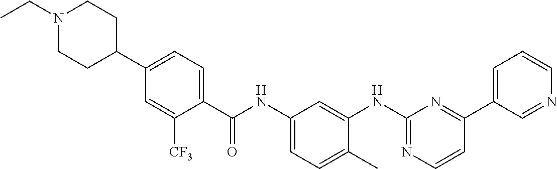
C1(C(NC2=CC=C(C)C(NC3=NC=CC(C4=CC=CN=C4)=N3)=C2)=O)=CC=C(C2CCN(CC)CC2)C=C1[CF3]
